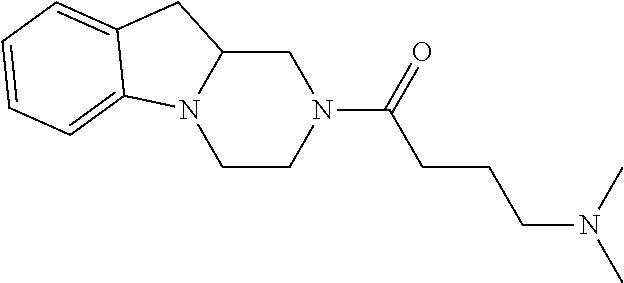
C1CN(C(CCCN(C)C)=O)CC2N1C1=CC=CC=C1C2
